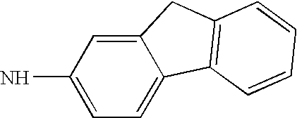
C12=CC(N)=CC=C1C1=C(C2)C=CC=C1
